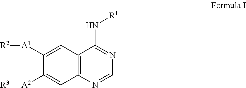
C1([A1][R2])=CC2=C(C=C1[A2][R3])N=CN=C2N[R1]
